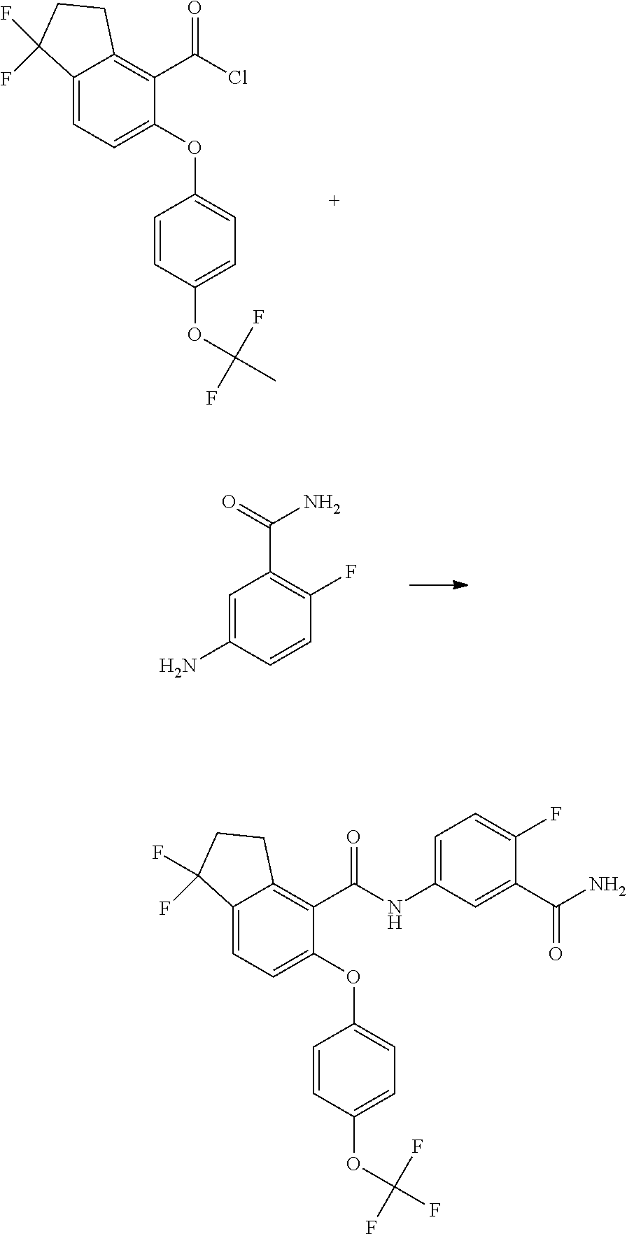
C12=CC=C(OC3=CC=C(OC(C)(F)F)C=C3)C(C(Cl)=O)=C1CCC2(F)F.C1=C(N)C=CC(F)=C1C(=O)N.C12=CC=C(OC3=CC=C(OC(F)(F)F)C=C3)C(C(NC3=CC=C(F)C(C(N)=O)=C3)=O)=C1CCC2(F)F
